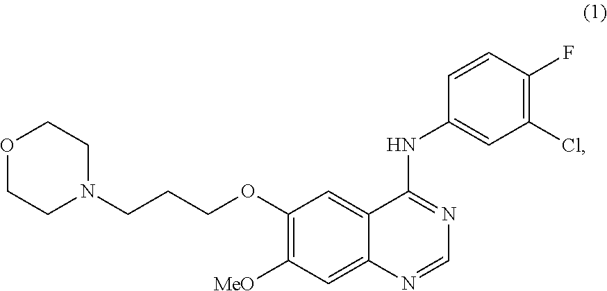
O1CCN(CCCOC2=C([MeO])C=C3C(=C2)C(NC2=CC(Cl)=C(F)C=C2)=NC=N3)CC1
